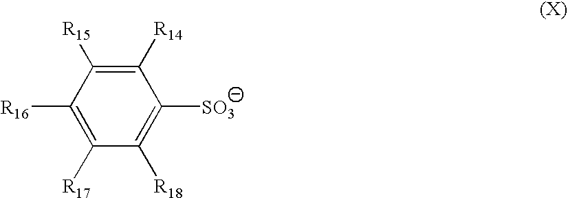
C1([R14])=C([R15])C([R16])=C([R17])C([R18])=C1[SO3]
